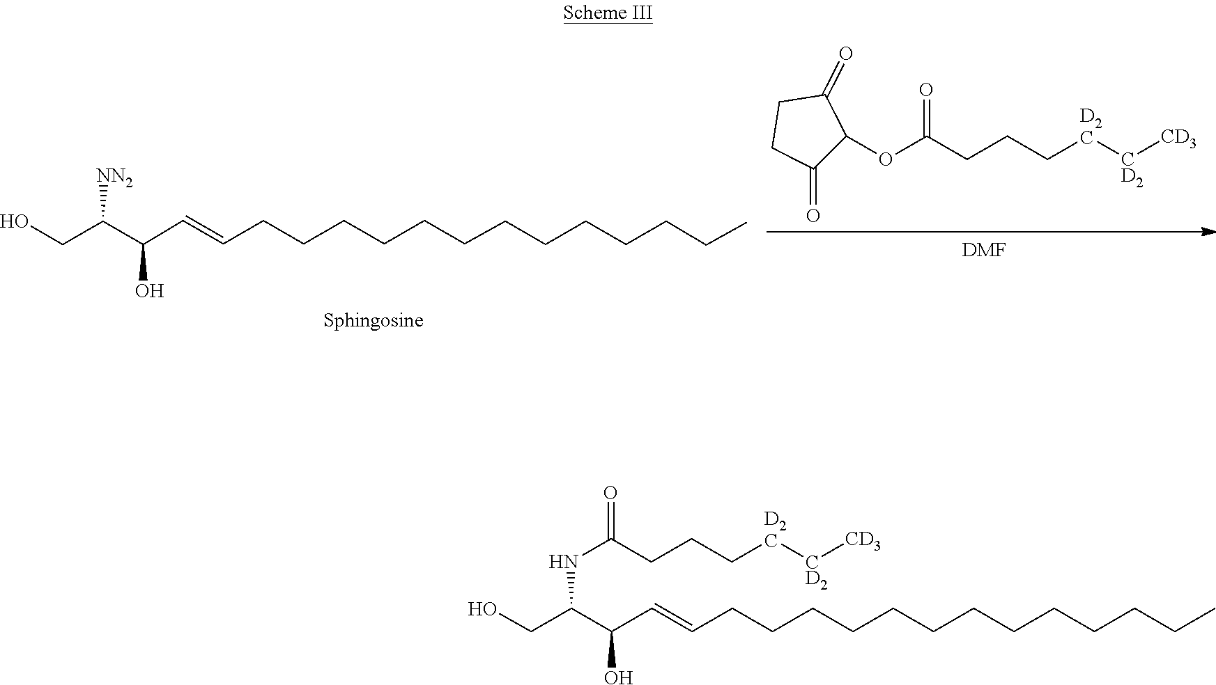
[DMF].C1(=O)C(OC(CCC[D2C][CD2][CD3])=O)C(=O)CC1.OCC(C(C=CCCCCCCCCCCCCC)O)[NN2].N(C(C(O)C=CCCCCCCCCCCCCC)CO)C(CCC[D2C][CD2][CD3])=O
